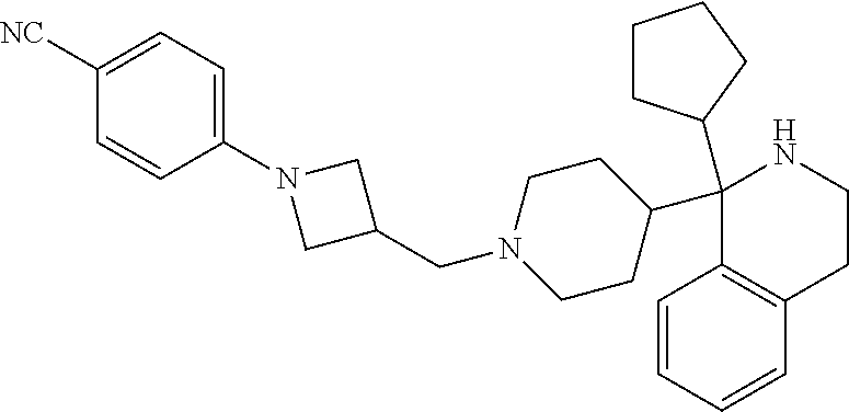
C1(C2CCN(CC3CN(C4=CC=C([NC])C=C4)C3)CC2)(C2CCCC2)C2=C(C=CC=C2)CCN1
